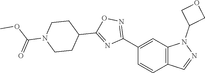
C12=C(C=C(C3=NOC(C4CCN(C(OC)=O)CC4)=N3)C=C1)N(C1COC1)N=C2
